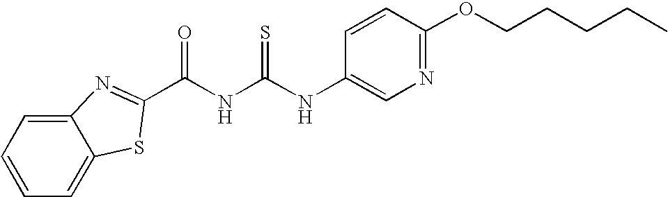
C1(NC(NC(=O)C2=NC3=CC=CC=C3S2)=S)=CN=C(OCCCCC)C=C1
